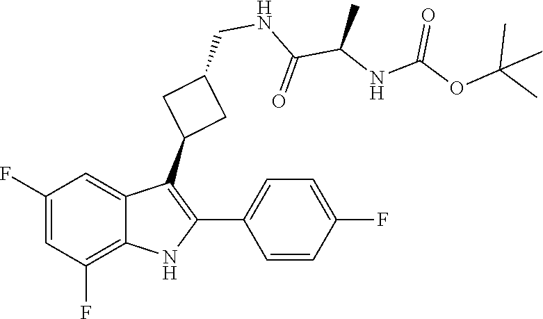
N(C(=O)C(C)NC(=O)OC(C)(C)C)CC1CC(C2=C(C3=CC=C(F)C=C3)NC3=C(F)C=C(F)C=C23)C1
